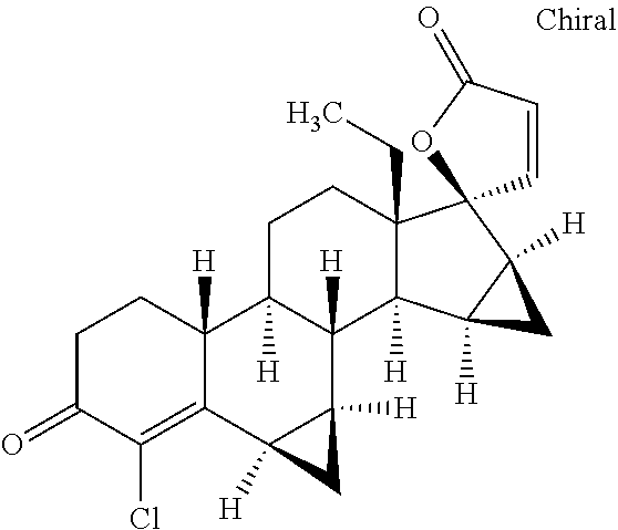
C1C(=O)C(Cl)=C2C([H])(C1)C1([H])C([H])(C3([H])C2([H])C3)C2([H])C(CC)(CC1)C1(C3([H])C2([H])C3)C=CC(=O)O1
